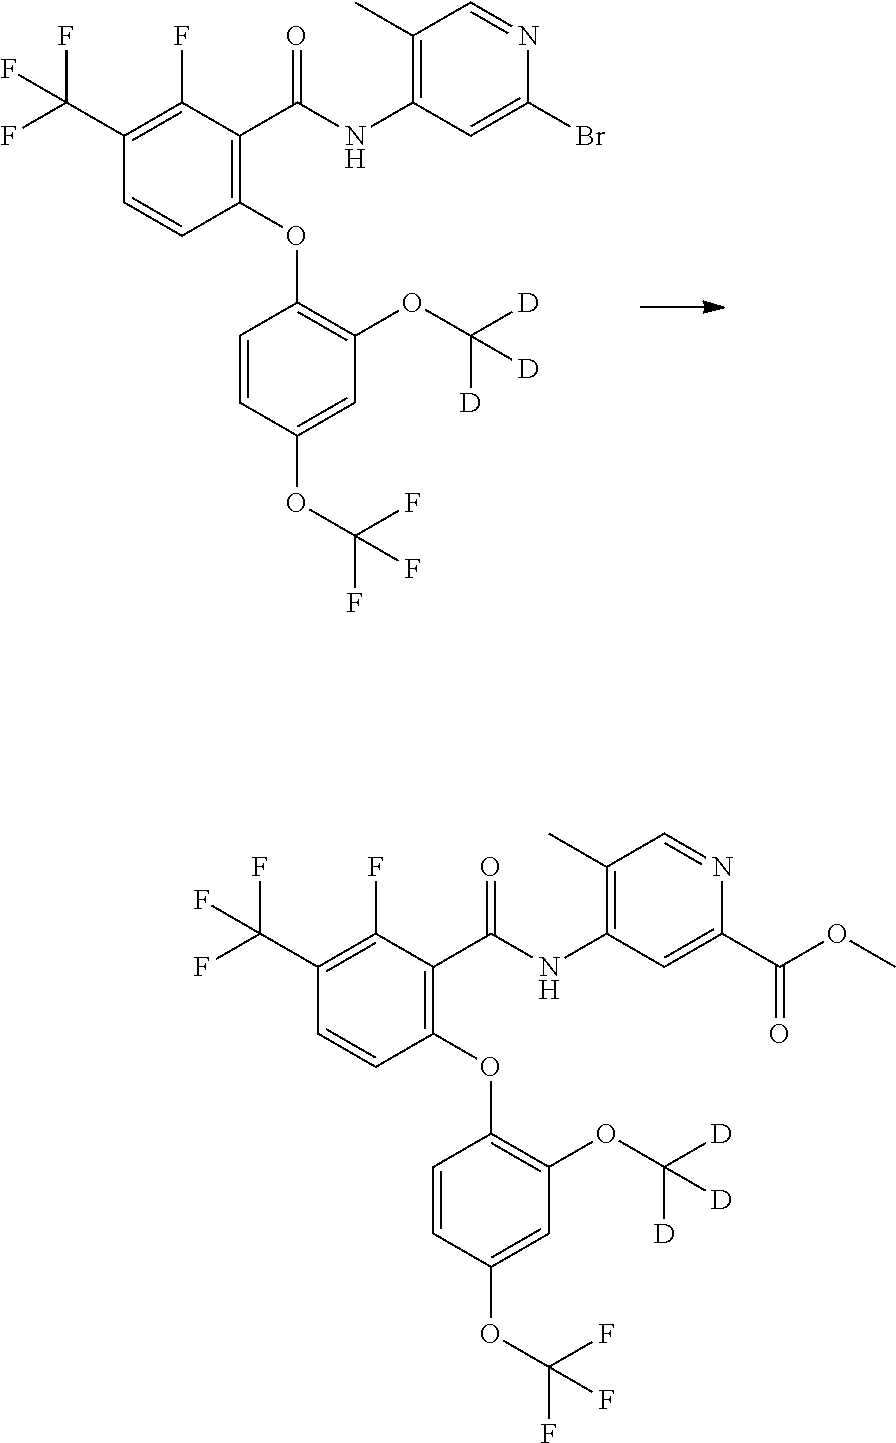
C1(C(F)(F)F)=C(F)C(C(NC2=C(C)C=NC(Br)=C2)=O)=C(OC2=C(OC([D])([D])[D])C=C(OC(F)(F)F)C=C2)C=C1.C1(C(F)(F)F)=C(F)C(C(NC2=C(C)C=NC(C(OC)=O)=C2)=O)=C(OC2=C(OC([D])([D])[D])C=C(OC(F)(F)F)C=C2)C=C1
